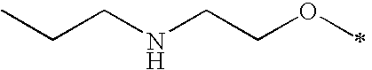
C(NCCOC)CC
